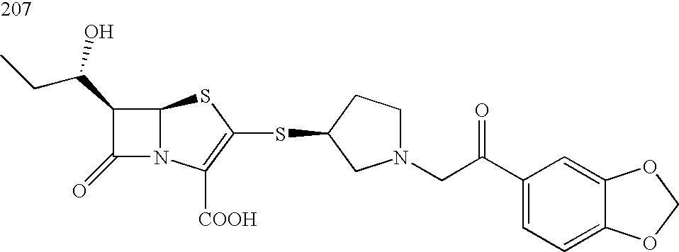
C12N(C([COOH])=C(SC3CN(CC(C4=CC=C5C(=C4)OCO5)=O)CC3)S1)C(=O)C2C(CC)O
